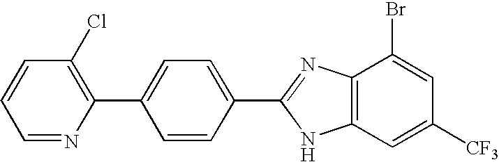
C1=NC(C2=CC=C(C3=NC4=C(N3)C=C([CF3])C=C4Br)C=C2)=C(Cl)C=C1
